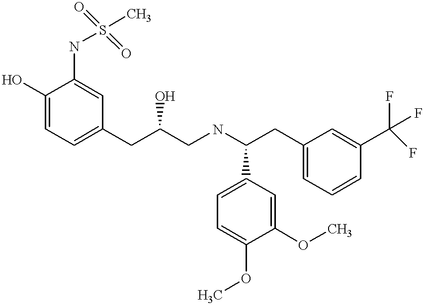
C1(O)=CC=C(CC(CNC(CC2=CC=CC(C(F)(F)F)=C2)C2=CC=C(OC)C(OC)=C2)O)C=C1NS(C)(=O)=O
